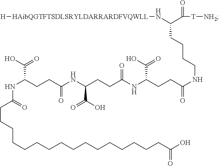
[H][HAibQGTFTSDLSRYLDARRARDFVQWLL]NC(C(=O)[T][NH2])CCCCNC(=O)CCC(NC(CCC(NC(CCC(NC(CCCCCCCCCCCCCCCCC(O)=O)=O)C(O)=O)=O)C(O)=O)=O)C(O)=O
